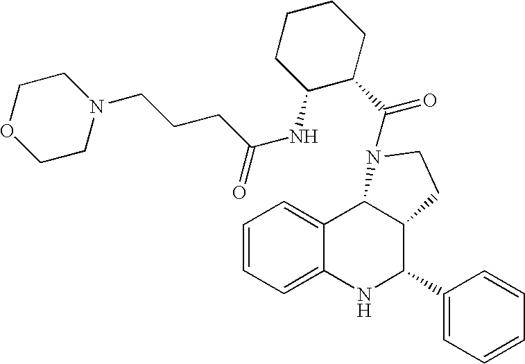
C12=CC=CC=C1NC(C1=CC=CC=C1)C1C2N(C(=O)C2CCCCC2NC(=O)CCCN2CCOCC2)CC1
